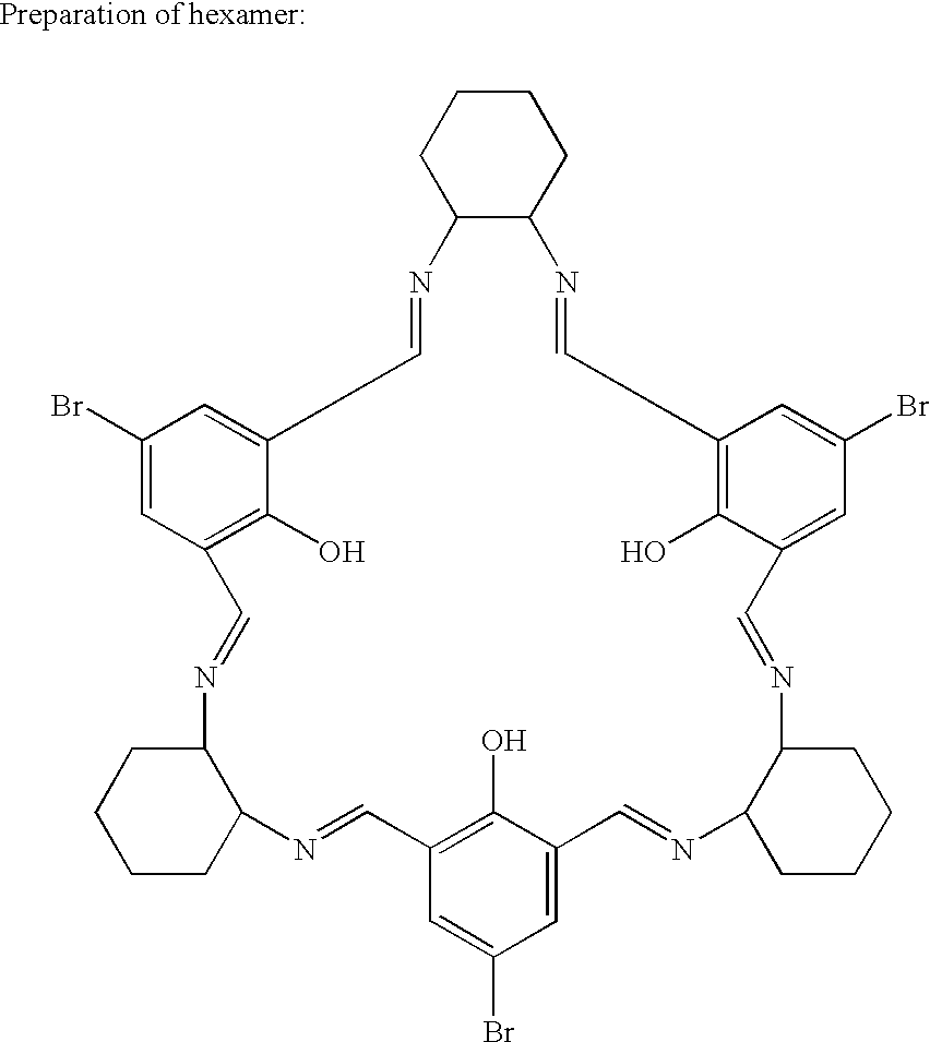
C1CCC2C(C1)N=CC1=C(O)C(=CC(Br)=C1)C=NC1C(N=CC3=CC(Br)=CC(=C3O)C=NC3C(N=CC4=C(O)C(=CC(Br)=C4)C=N2)CCCC3)CCCC1
